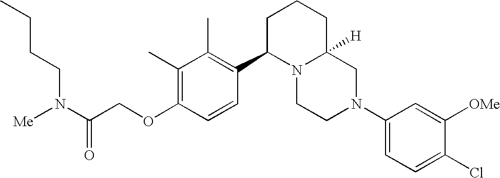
C1(C)=C(OCC(N([Me])CCCC)=O)C=CC(C2N3C([H])(CCC2)CN(C2=CC=C(Cl)C([OMe])=C2)CC3)=C1C
